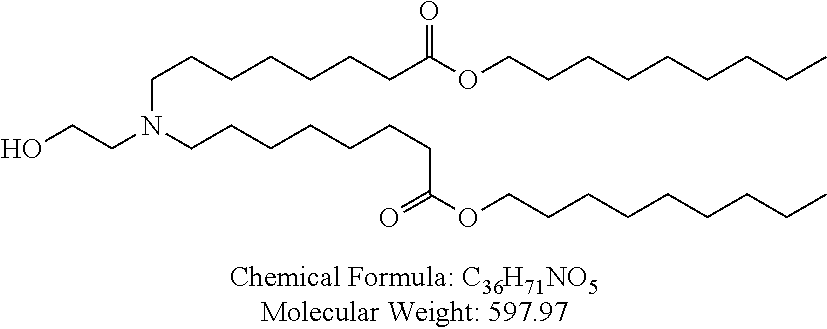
OCCN(CCCCCCCC(=O)OCCCCCCCCC)CCCCCCCC(OCCCCCCCCC)=O
